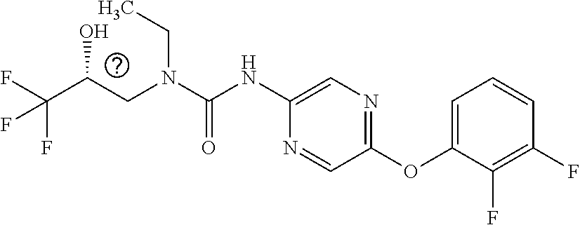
C(O)(CN(CC)C(=O)NC1=CN=C(OC2=CC=CC(F)=C2F)C=N1)C(F)(F)F
